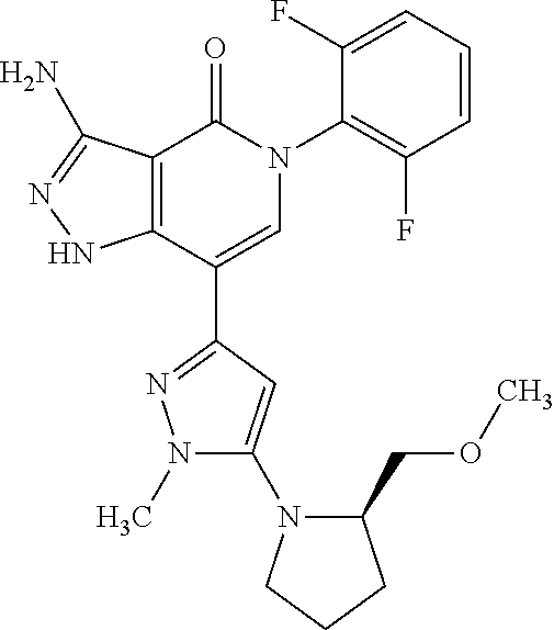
C12=C(C(C3=NN(C)C(N4C(COC)CCC4)=C3)=CN(C3=C(F)C=CC=C3F)C1=O)NN=C2N
